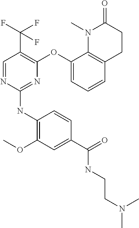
C1=CC(NC2=NC(OC3=CC=CC4=C3N(C)C(=O)CC4)=C(C(F)(F)F)C=N2)=C(OC)C=C1C(=O)NCCN(C)C
